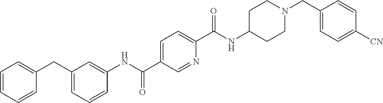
C1(NC(C2=CC=C(C(NC3CCN(CC4=CC=C([CN])C=C4)CC3)=O)N=C2)=O)=CC(CC2=CC=CC=C2)=CC=C1
